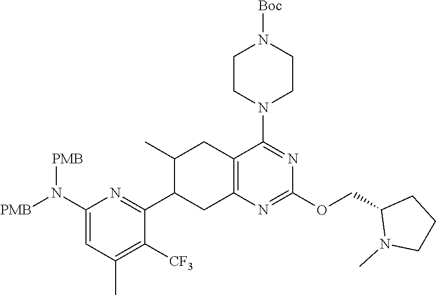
C1CN(C2=NC(OCC3N(C)CCC3)=NC3=C2CC(C)C(C2=NC(N([PMB])[PMB])=CC(C)=C2[CF3])C3)CCN1[Boc]
